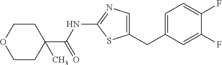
C1=C(CC2=CN=C(NC(=O)C3(C)CCOCC3)S2)C=C(F)C(F)=C1
